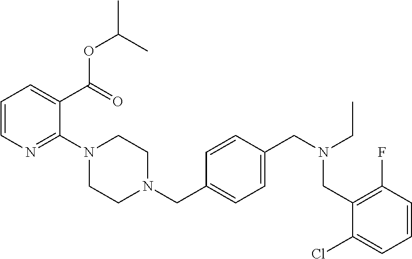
C1=CN=C(N2CCN(CC3=CC=C(CN(CC)CC4=C(F)C=CC=C4Cl)C=C3)CC2)C(C(=O)OC(C)C)=C1
